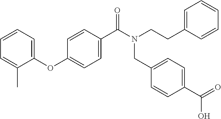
C1=CC=C(OC2=CC=C(C(=O)N(CC3=CC=C(C(O)=O)C=C3)CCC3=CC=CC=C3)C=C2)C(C)=C1
